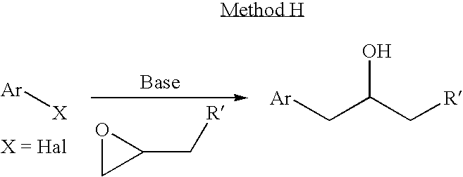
O1CC1C[R].[Ar][X].C(C(C[R])O)[Ar]
